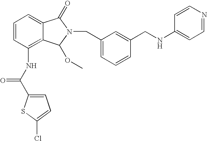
C1=C2C(=C(NC(C3=CC=C(Cl)S3)=O)C=C1)C(OC)N(CC1=CC=CC(CNC3=CC=NC=C3)=C1)C2=O
